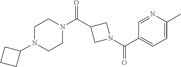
N1(C(C2=CC=C(C)N=C2)=O)CC(C(=O)N2CCN(C3CCC3)CC2)C1
